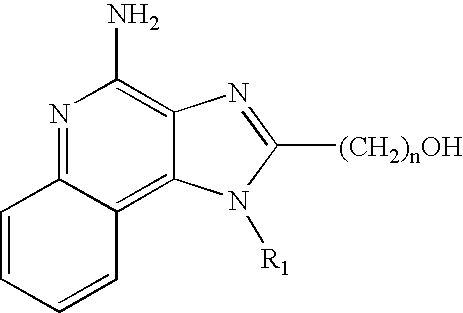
N1=C2C(=C3C(=C1N)N=C([(CH2)nOH])N3[R1])C=CC=C2
